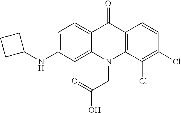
C12=CC=C(NC3CCC3)C=C1N(CC(O)=O)C1=C(C2=O)C=CC(Cl)=C1Cl
